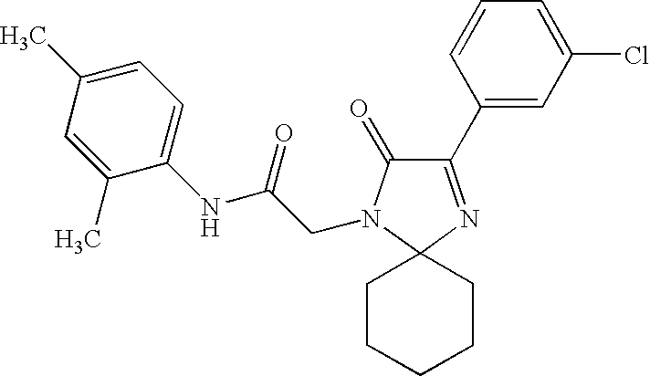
C1(C2=CC(Cl)=CC=C2)=NC2(N(CC(=O)NC3=CC=C(C)C=C3C)C1=O)CCCCC2
